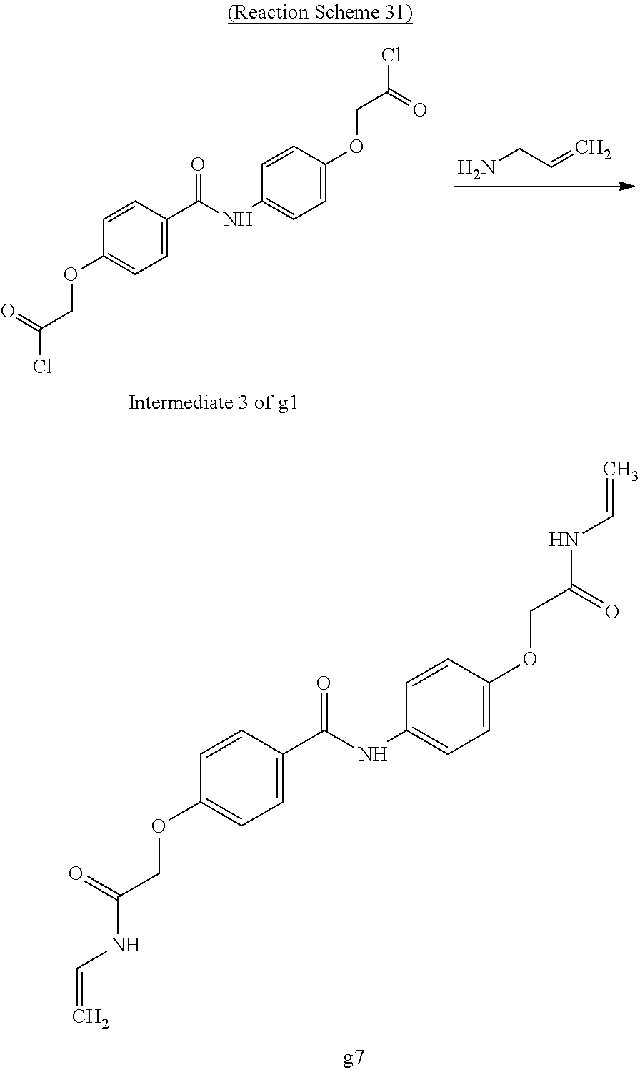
C1=C(OCC(Cl)=O)C=CC(NC(C2=CC=C(OCC(=O)Cl)C=C2)=O)=C1.NCC=C.C1=C(OCC(NC=C)=O)C=CC(NC(C2=CC=C(OCC(=O)NC=C)C=C2)=O)=C1
